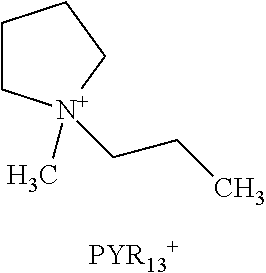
C1C[N+](C)(CCC)CC1
